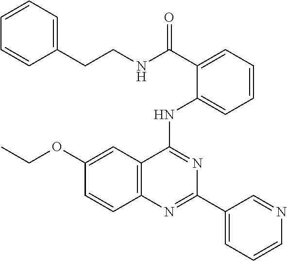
C1(OCC)=CC2=C(C=C1)N=C(C1=CC=CN=C1)N=C2NC1=CC=CC=C1C(=O)NCCC1=CC=CC=C1
